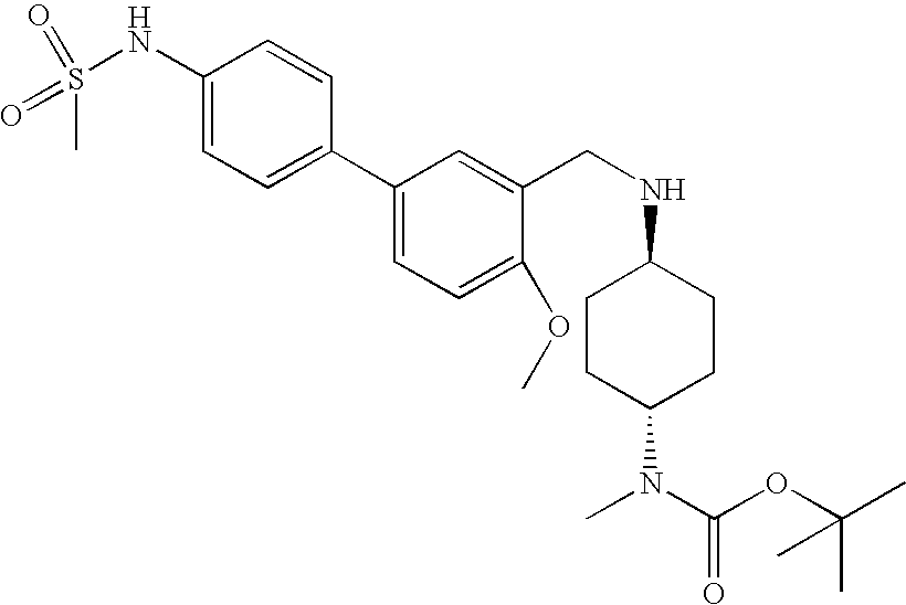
C1(NS(C)(=O)=O)=CC=C(C2=CC=C(OC)C(CNC3CCC(N(C)C(OC(C)(C)C)=O)CC3)=C2)C=C1
